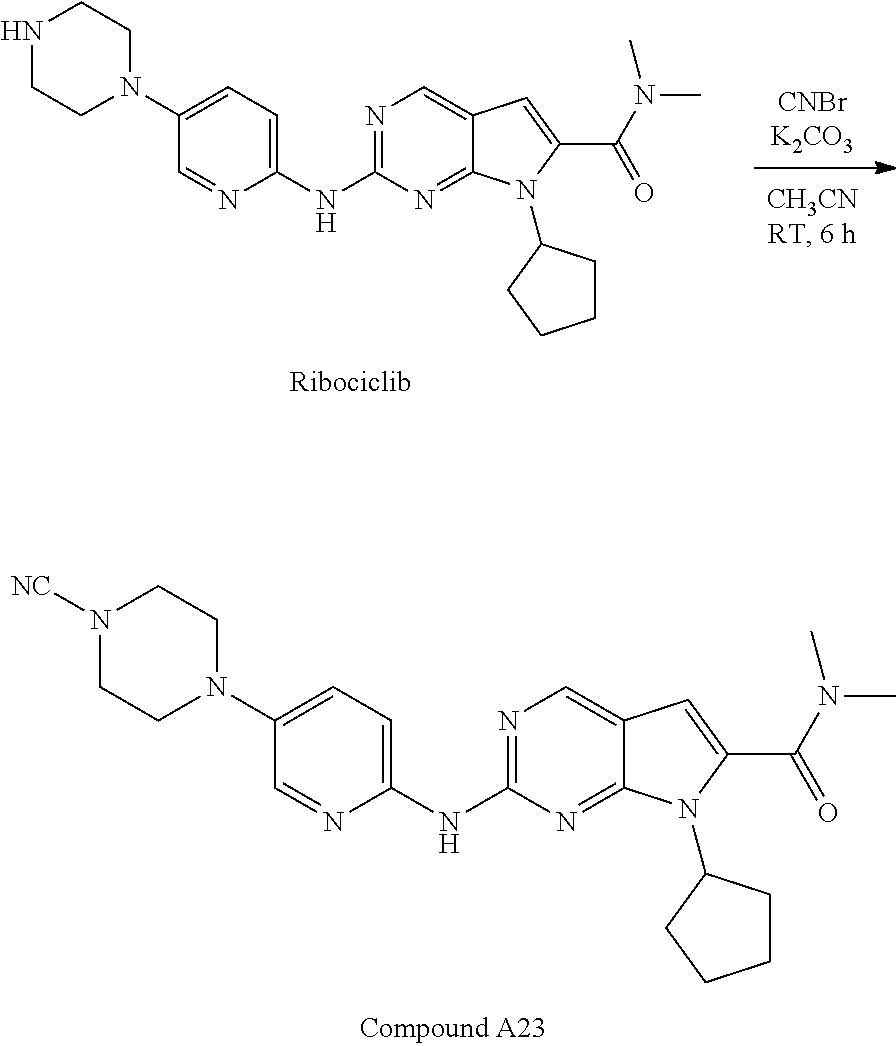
C1=C(NC2=NC=C3C(=N2)N(C2CCCC2)C(C(N(C)C)=O)=C3)N=CC(N2CCN([NC])CC2)=C1.C1=C(NC2=NC=C3C(=N2)N(C2CCCC2)C(C(N(C)C)=O)=C3)N=CC(N2CCNCC2)=C1
